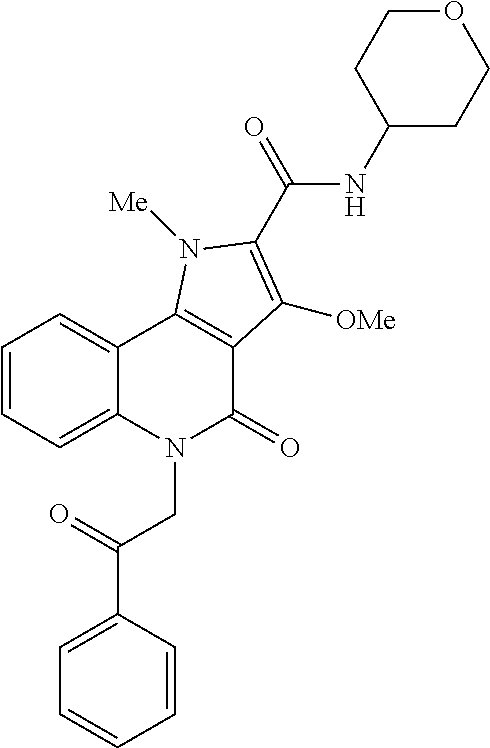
C1=CC=C2C(=C1)C1=C(C(=O)N2CC(=O)C2=CC=CC=C2)C([OMe])=C(C(=O)NC2CCOCC2)N1[Me]
